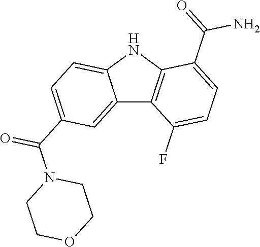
C12=CC(C(N3CCOCC3)=O)=CC=C1NC1=C2C(F)=CC=C1C(=O)N
